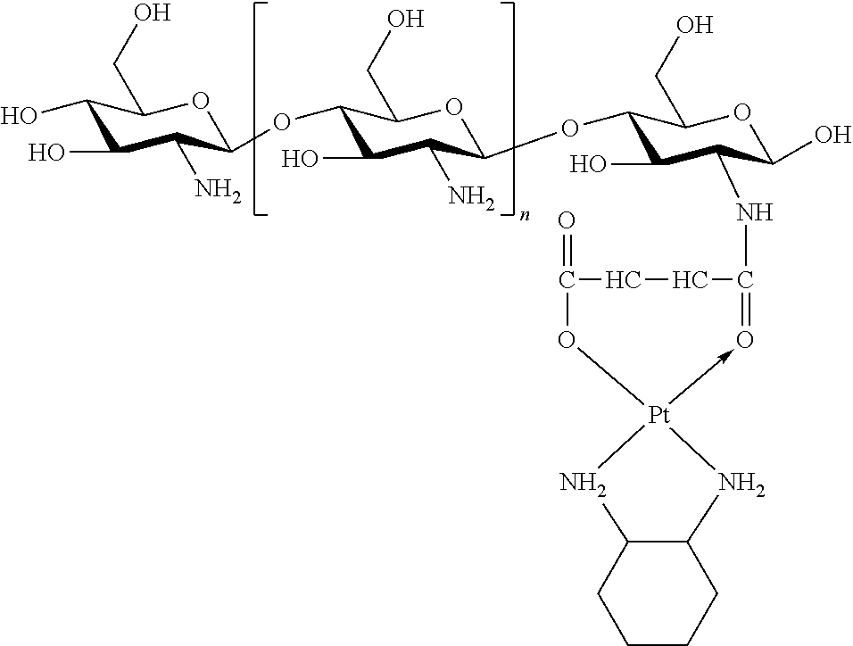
C1(O)C(O)C(N)C(OC2C(O)C(N)C(OC3C(O)C(NC4=O-[Pt]5(OC(=O)CC4)NC4C(N5)CCCC4)C(O)OC3CO)OC2CO)OC1CO
